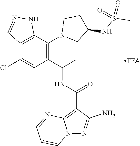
C12=C(C(N3CC(NS(C)(=O)=O)CC3)=C(C(C)NC(C3=C4N(N=C3N)C=CC=N4)=O)C=C1Cl)NN=C2
